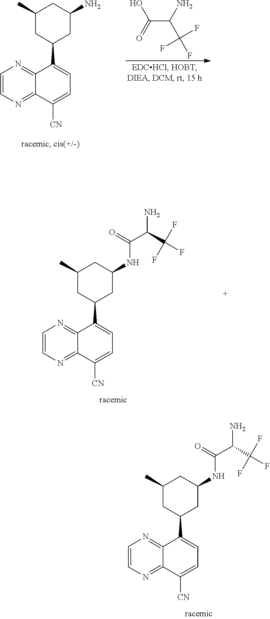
C1=CN=C2C(=N1)C(C1CC(N)CC(C)C1)=CC=C2[CN].C(C(N)C(F)(F)F)(=O)O.C1=CN=C2C(=N1)C(C1CC(NC(C(N)C(F)(F)F)=O)CC(C)C1)=CC=C2[CN].C1=CN=C2C(=N1)C(C1CC(NC(C(N)C(F)(F)F)=O)CC(C)C1)=CC=C2[CN]
